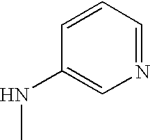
N1=CC=CC(NC)=C1
